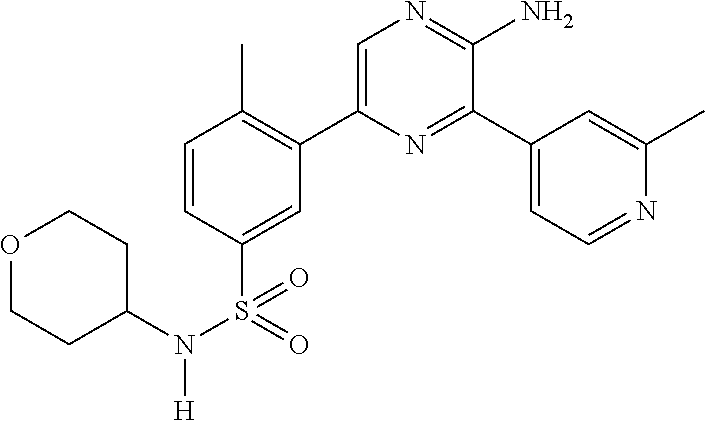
C1=CC(S(=O)(N(C2CCOCC2)[H])=O)=CC(C2=CN=C(N)C(C3=CC=NC(C)=C3)=N2)=C1C
